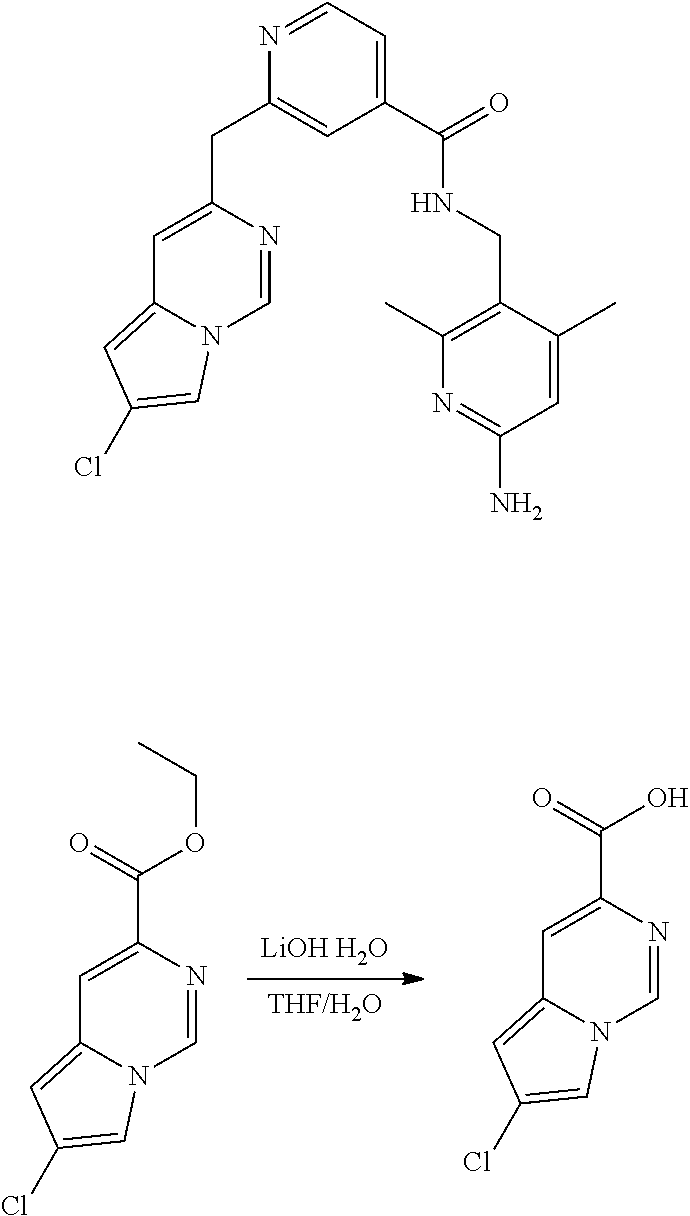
[THF/H2O].[LiOH H2O].C1=C(C(OCC)=O)N=CN2C1=CC(Cl)=C2.C1=C(C(O)=O)N=CN2C1=CC(Cl)=C2.C1=C(CC2=CC(C(=O)NCC3=C(C)N=C(N)C=C3C)=CC=N2)N=CN2C1=CC(Cl)=C2
